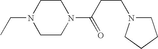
CCN1CCN(C(CCN2CCCC2)=O)CC1
